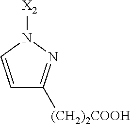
N1([X2])C=CC([(CH2)2COOH])=N1
